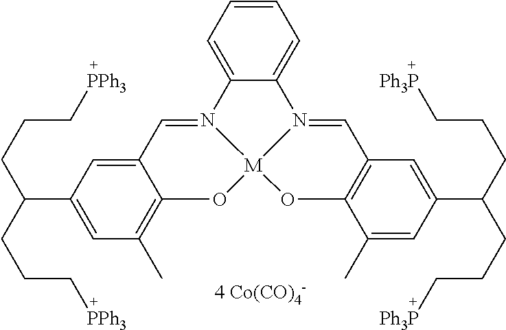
C12=CC=CC=C1N1=CC3=C(O[M]14OC1=C(C)C=C(C(CCC[PPh3])CCC[PPh3])C=C1C=N24)C(C)=CC(C(CCC[Ph3P])CCC[Ph3P])=C3.[4 Co(CO)4-]
